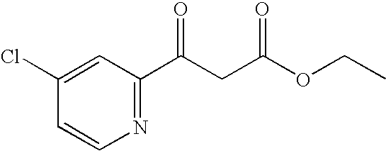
C1=CN=C(C(CC(OCC)=O)=O)C=C1Cl
